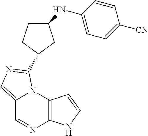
C12=CN=C(C3CCC(NC4=CC=C([CN])C=C4)C3)N1C1=C(N=C2)NC=C1
